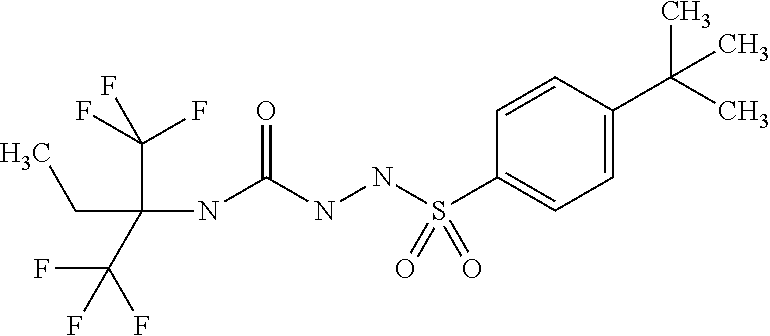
CCC(NC(NNS(C1=CC=C(C(C)(C)C)C=C1)(=O)=O)=O)(C(F)(F)F)C(F)(F)F
